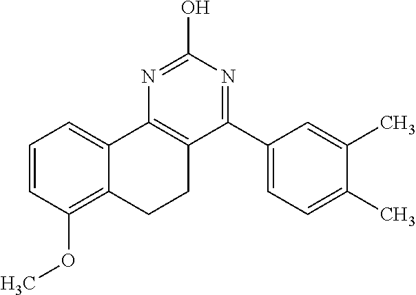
C1=CC(OC)=C2C(=C1)C1=C(CC2)C(C2=CC=C(C)C(C)=C2)=NC(O)=N1
